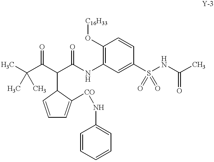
C(C(C(C(NC1=C(O[C16H33])C=CC(S(NC(C)=O)(=O)=O)=C1)=O)C1C([CO]NC2=CC=CC=C2)=CC=C1)=O)(C)(C)C
